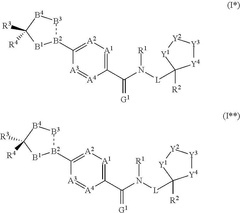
C1(C(N([L]C2([R2])[Y4][Y3][Y2][Y1]2)[R1])=[G1])=[A1][A2]=C([B2]2[B3][B4]C([R3])([R4])[B1]2)[A3]=[A4]1.C1(C(N([L]C2([R2])[Y4][Y3][Y2][Y1]2)[R1])=[G1])=[A1][A2]=C([B2]2[B3][B4]C([R3])([R4])[B1]2)[A3]=[A4]1
